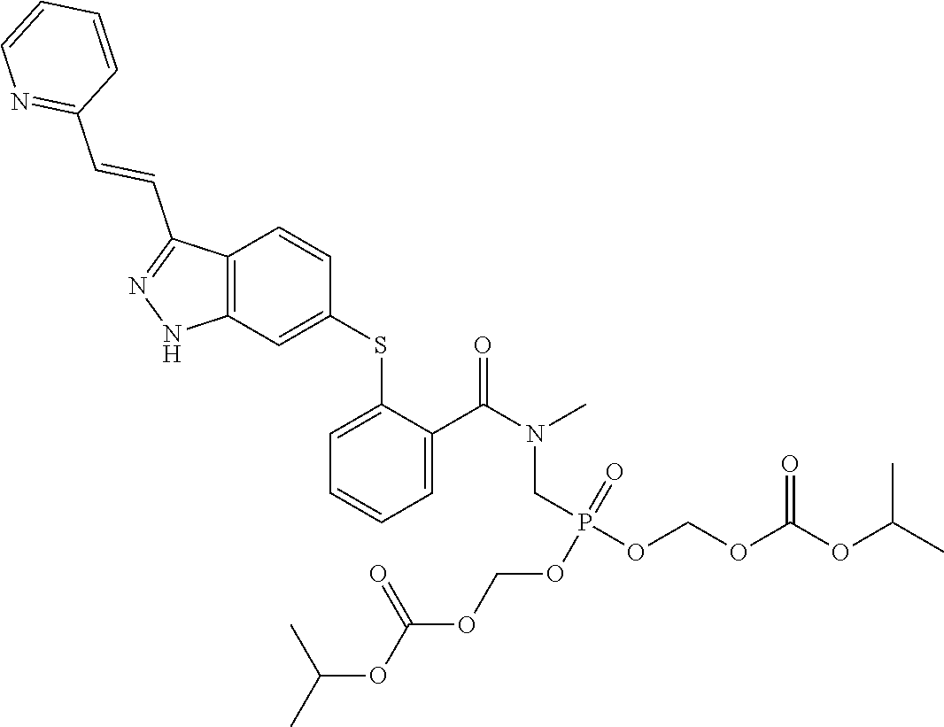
C1(SC2=CC3=C(C=C2)C(C=CC2=NC=CC=C2)=NN3)=CC=CC=C1C(N(C)CP(OCOC(OC(C)C)=O)(=O)OCOC(OC(C)C)=O)=O
